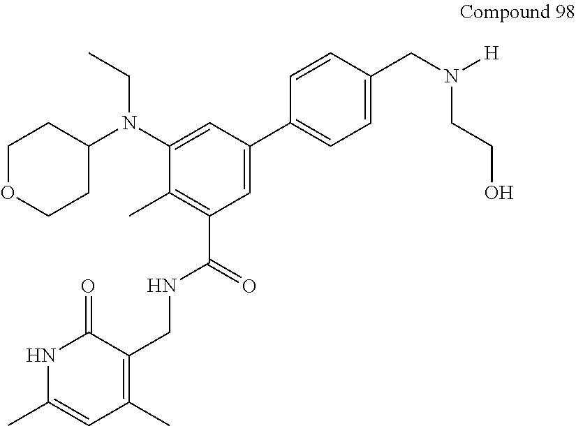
C1=C(C2=CC=C(CN([H])CCO)C=C2)C=C(N(C2CCOCC2)CC)C(C)=C1C(=O)NCC1=C(C)C=C(C)NC1=O
